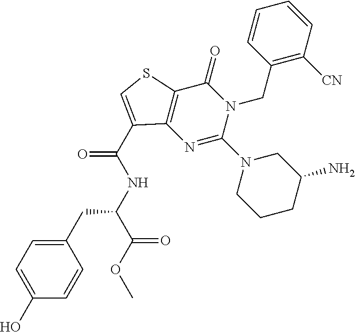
N1=C(N2CCCC(N)C2)N(CC2=C([CN])C=CC=C2)C(=O)C2=C1C(C(NC(C(OC)=O)CC1=CC=C(O)C=C1)=O)=CS2
